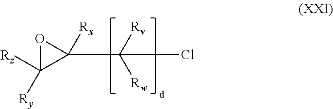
O1C([Rz])([Ry])C1([Rx])C([Rw])([Rv])Cl
